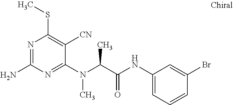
C1(N(C(C(NC2=CC=CC(Br)=C2)=O)C)C)=NC(N)=NC(SC)=C1[CN]
